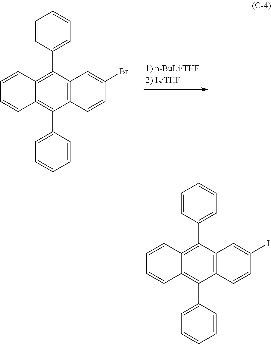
C12=C(C(C3=CC=CC=C3)=C3C(=C1C1=CC=CC=C1)C=CC=C3)C=C(Br)C=C2.C12=C(C(C3=CC=CC=C3)=C3C(=C1C1=CC=CC=C1)C=CC=C3)C=C(I)C=C2
